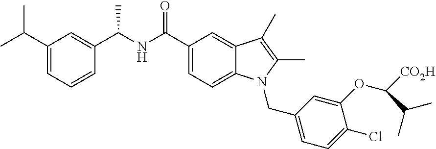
C1(C(C)C)=CC=CC(C(NC(C2=CC=C3C(=C2)C(C)=C(C)N3CC2=CC=C(Cl)C(OC([CO2H])C(C)C)=C2)=O)C)=C1
